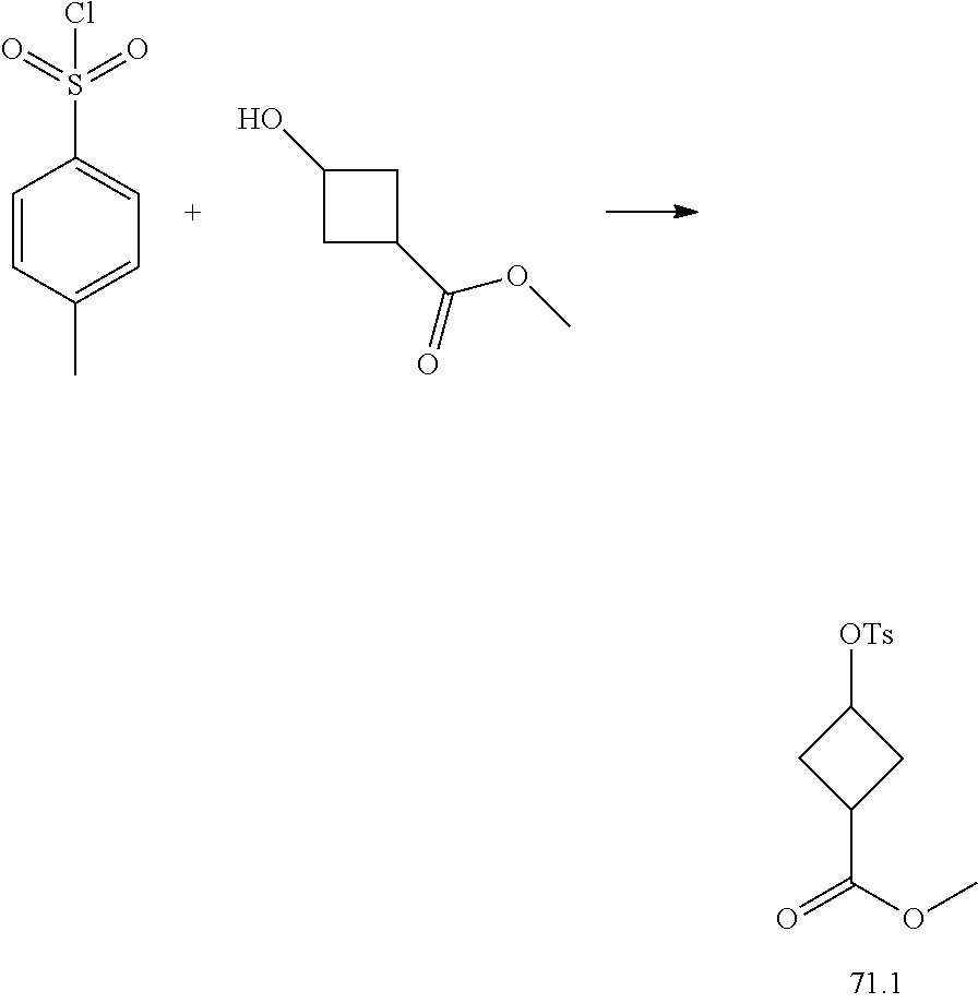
C1C(C(OC)=O)CC1[OTs].C1=CC(C)=CC=C1S(=O)(=O)Cl.C1C(C(=O)OC)CC1O
